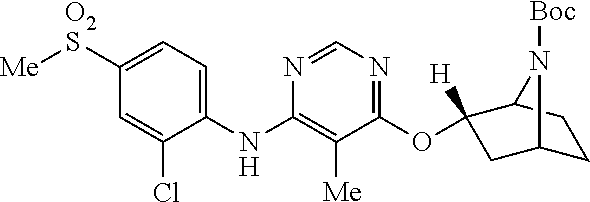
C1(NC2=C([Me])C(OC3([H])CC4CCC3N4[Boc])=NC=N2)=CC=C([O2S][Me])C=C1Cl
